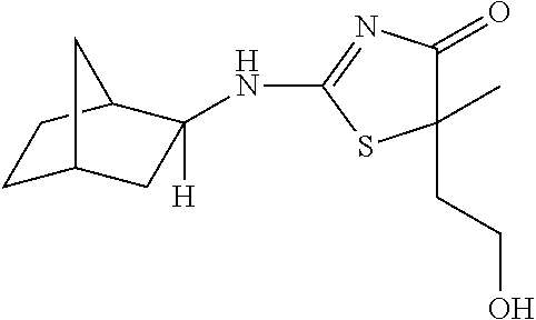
C1C2CC([H])(NC3=NC(=O)C(C)(CCO)S3)C(C1)C2
